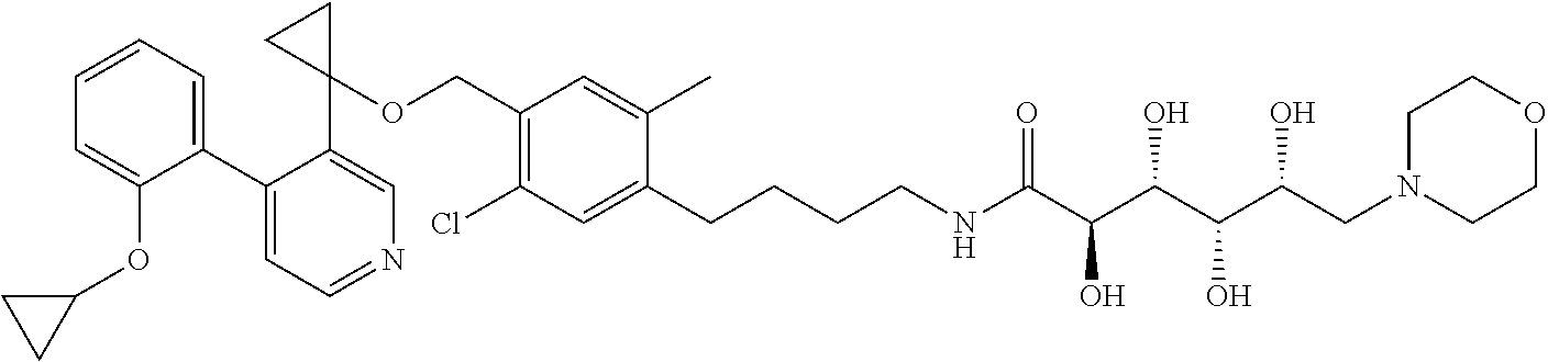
C1(C2=CC=CC=C2OC2CC2)=CC=NC=C1C1(OCC2=C(Cl)C=C(CCCCNC(C(C(C(C(CN3CCOCC3)O)O)O)O)=O)C(C)=C2)CC1
